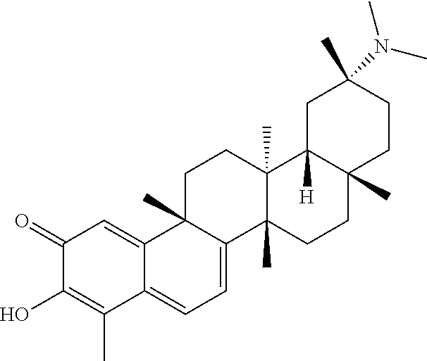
OC1=C(C)C2=CC=C3C(C)(C2=CC1=O)CCC1(C)C3(C)CCC2(C)C1([H])CC(C)(N(C)C)CC2
